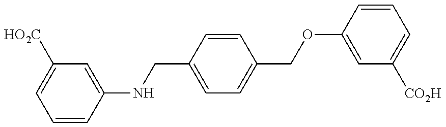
C1=CC(NCC2=CC=C(COC3=CC([CO2H])=CC=C3)C=C2)=CC([HO2C])=C1
